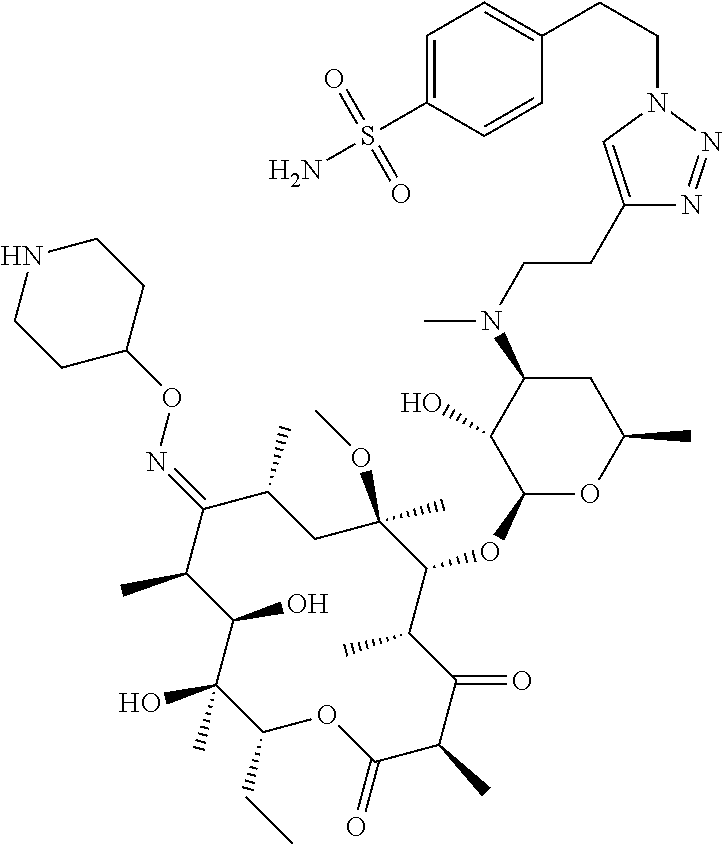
C1(CC)C(C)(O)C(O)C(C)C(=NOC2CCNCC2)C(C)CC(OC)(C)C(OC2OC(C)CC(N(C)CCC3=CN(CCC4=CC=C(S(N)(=O)=O)C=C4)N=N3)C2O)C(C)C(=O)C(C)C(=O)O1
